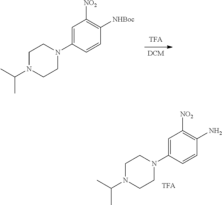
[DCM].C1CN(C(C)C)CCN1C1=CC([NO2])=C([NHBoc])C=C1.C1CN(C(C)C)CCN1C1=CC([NO2])=C(N)C=C1
